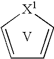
C1=C[X1]C=C1.[V]
